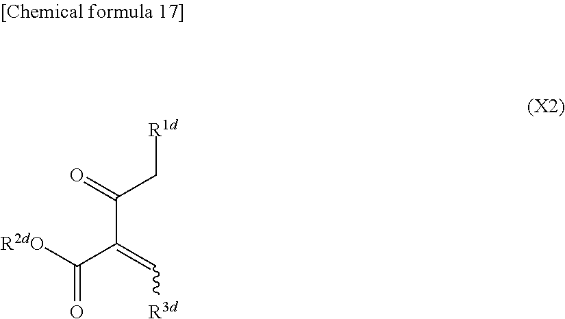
C(C(C(=C[R3d])C([R2dO])=O)=O)[R1d]
